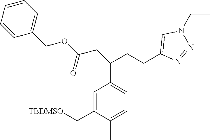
C1=CC=CC(COC(CC(CCC2=CN(CC)N=N2)C2=CC=C(C)C(C[TBDMSO])=C2)=O)=C1
